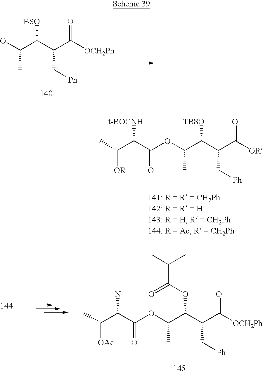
OC(C(C(C([OCH2Ph])=O)C[Ph])[TBSO])C.C(C(C(C([OR])=O)C[Ph])[TBSO])(C)OC(=O)C(C([OR])C)[t-BOCNH].C(C(C(C([OCH2Ph])=O)C[Ph])OC(=O)C(C)C)(C)OC(=O)C(C([OAc])C)N
